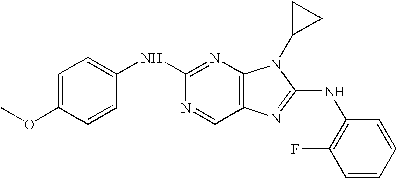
C1(NC2=NC3=C(C=N2)N=C(NC2=C(F)C=CC=C2)N3C2CC2)=CC=C(OC)C=C1
